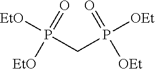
[EtO]P(=O)([EtO])CP([OEt])(=O)[OEt]
